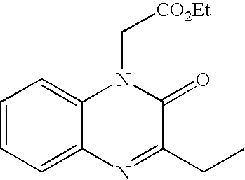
C1=CC=C2C(=C1)N(C[CO2Et])C(=O)C(CC)=N2
